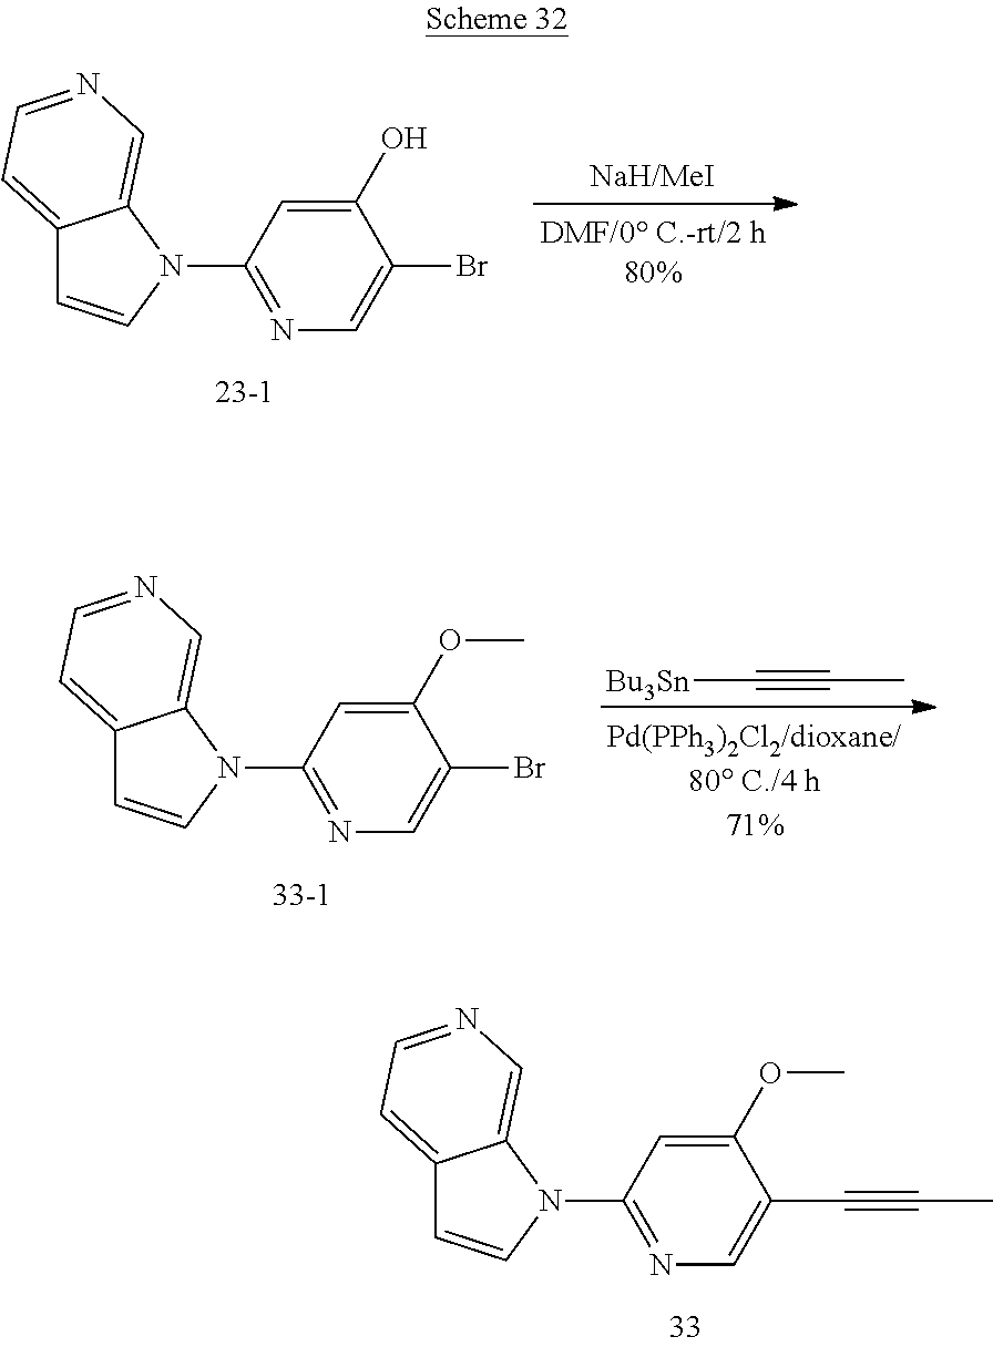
C12=CC=NC=C1N(C1=NC=C(Br)C(O)=C1)C=C2.C12=CC=NC=C1N(C1=NC=C(Br)C(OC)=C1)C=C2.[Bu3Sn]C#CC.C12=CC=NC=C1N(C1=NC=C(C#CC)C(OC)=C1)C=C2
